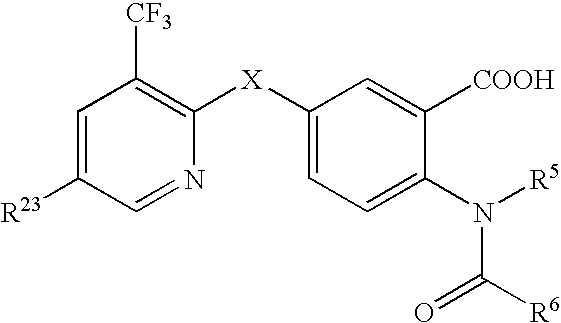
C1=C([R23])C=NC([X]C2=CC=C(N([R5])C([R6])=O)C([COOH])=C2)=C1[CF3]
